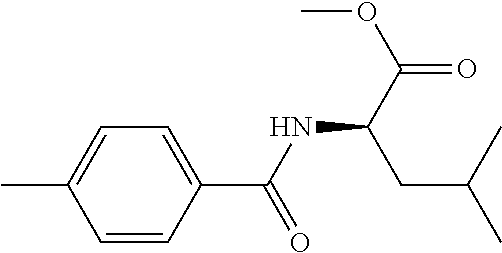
C1=C(C(NC(C(=O)OC)CC(C)C)=O)C=CC(C)=C1
